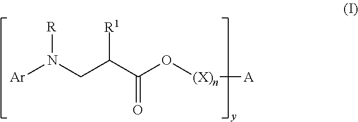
[R]N(CC(C(O[(X)n][A])=O)[R1])[Ar]
